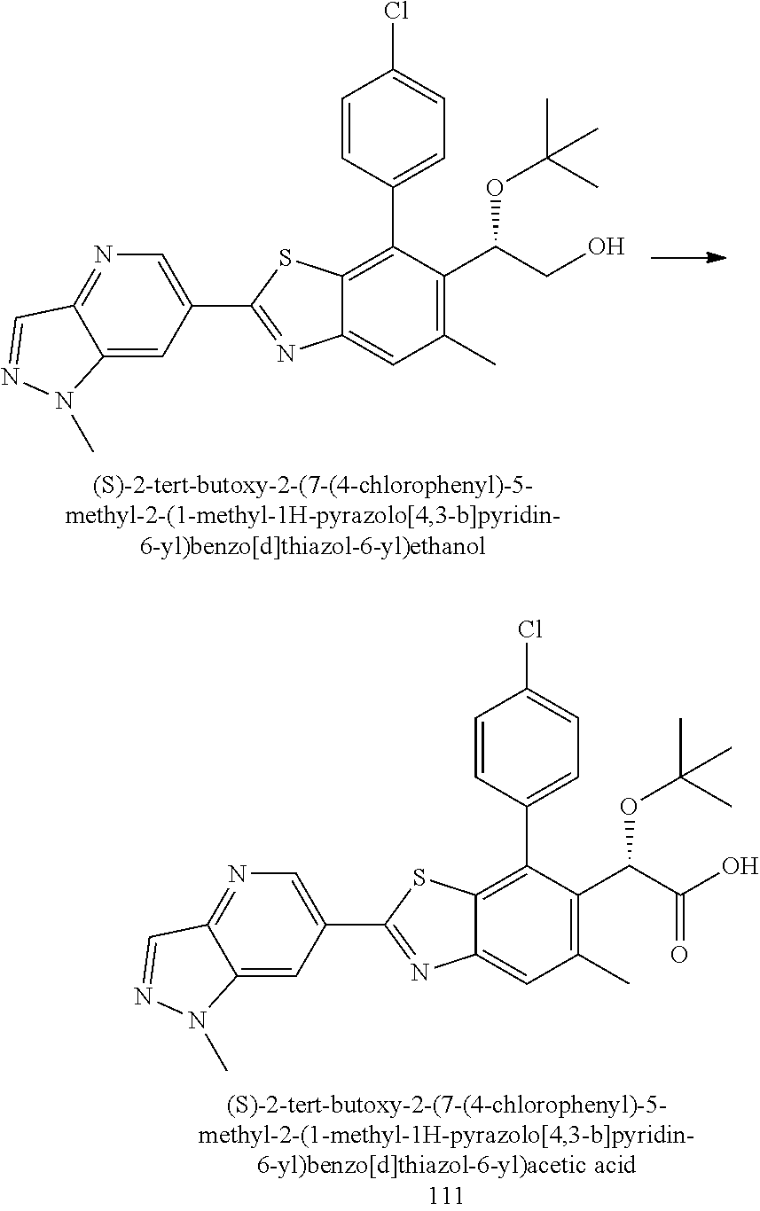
C12=C(C3=CC=C(Cl)C=C3)C(C(CO)OC(C)(C)C)=C(C)C=C1N=C(C1=CN=C3C(=C1)N(C)N=C3)S2.C12=C(C3=CC=C(Cl)C=C3)C(C(C(O)=O)OC(C)(C)C)=C(C)C=C1N=C(C1=CN=C3C(=C1)N(C)N=C3)S2
